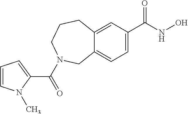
C1=C(C(NO)=O)C=C2C(=C1)CN(C(=O)C1=CC=CN1C)CCC2
